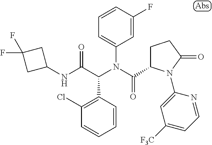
C1=CC(F)=CC(N(C(=O)C2CCC(=O)N2C2=CC([F3C])=CC=N2)C(C(NC2CC(F)(F)C2)=O)C2=C(Cl)C=CC=C2)=C1
